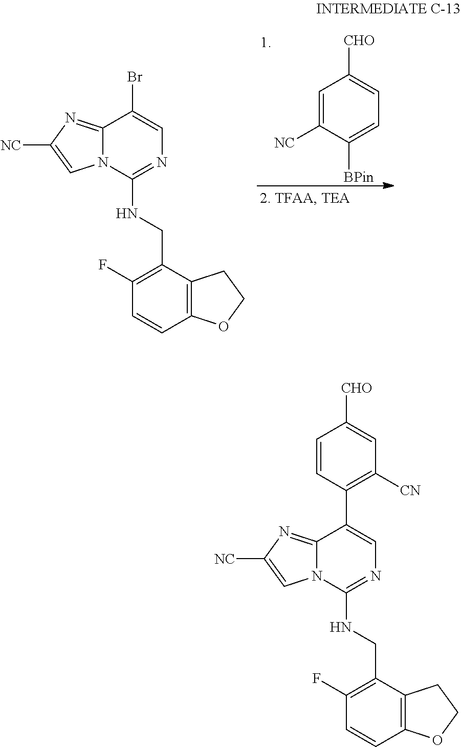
C12=NC([NC])=CN1C(NCC1=C(F)C=CC3=C1CCO3)=NC=C2Br.C1=C([NC])C([BPin])=CC=C1[CHO].C12=NC([NC])=CN1C(NCC1=C(F)C=CC3=C1CCO3)=NC=C2C1=C([CN])C=C([CHO])C=C1
